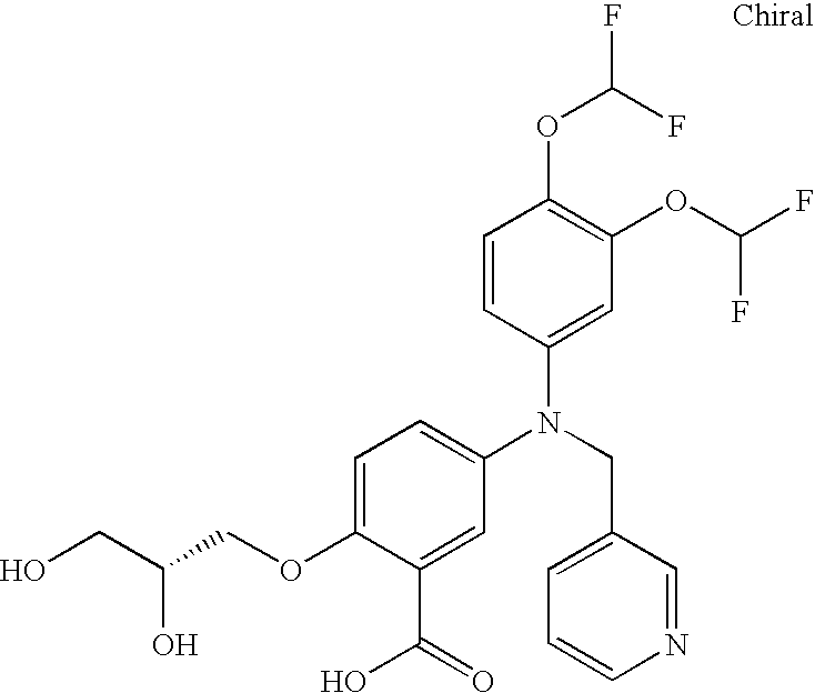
N(CC1=CC=CN=C1)(C1=CC=C(OCC(CO)O)C(C(=O)O)=C1)C1=CC(OC(F)F)=C(OC(F)F)C=C1
